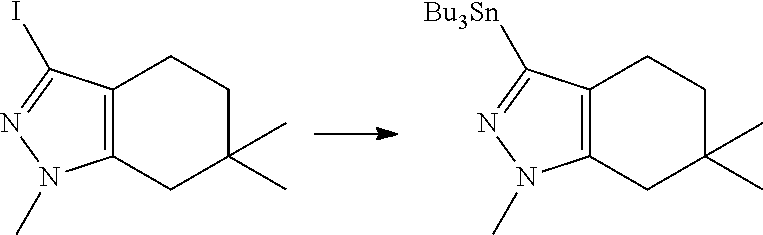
C12=C(CC(C)(C)CC1)N(C)N=C2[Bu3Sn].C12=C(CC(C)(C)CC1)N(C)N=C2I
